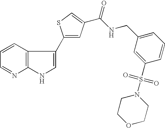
C12=C(C=CC=N1)C(C1=CC(C(NCC3=CC=CC(S(N4CCOCC4)(=O)=O)=C3)=O)=CS1)=CN2
